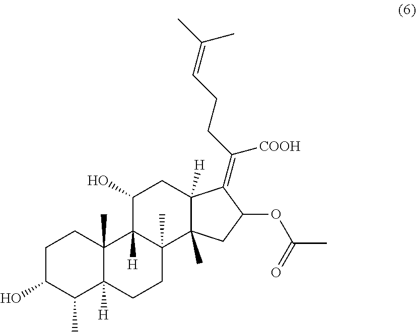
C1C(O)C(C)C2([H])C(C)(C1)C1([H])C(C)(CC2)C2(C)C([H])(CC1O)C(=C(CCC=C(C)C)[COOH])C(OC(C)=O)C2
